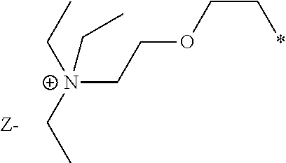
CC[N+](CC)(CCOCC*)CC
